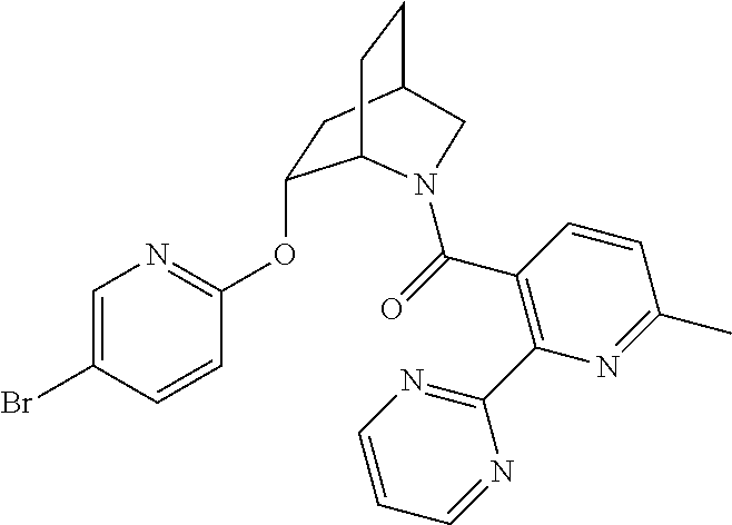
C1(OC2=NC=C(Br)C=C2)CC2CCC1N(C(=O)C1=C(C3=NC=CC=N3)N=C(C)C=C1)C2
